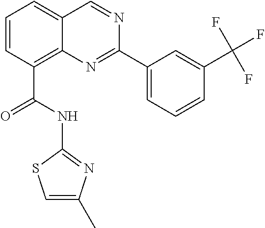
C1=CC(C(=O)NC2=NC(C)=CS2)=C2C(=C1)C=NC(C1=CC=CC(C(F)(F)F)=C1)=N2
